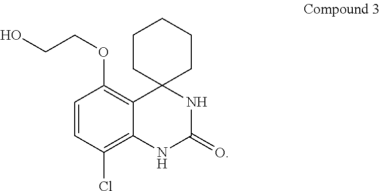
C1=CC(Cl)=C2C(=C1OCCO)C1(NC(=O)N2)CCCCC1
